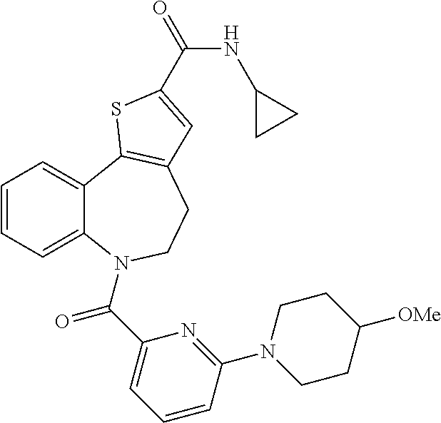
C1=CC=C2C(=C1)C1=C(CCN2C(C2=CC=CC(N3CCC([OMe])CC3)=N2)=O)C=C(C(=O)NC2CC2)S1
